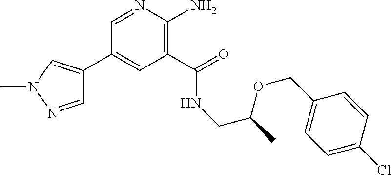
C1(C2=CN(C)N=C2)=CC(C(=O)NCC(OCC2=CC=C(Cl)C=C2)C)=C(N)N=C1
